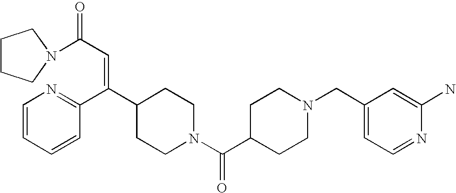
C1=CC=CC(C(C2CCN(C(C3CCN(CC4=CC=NC(N)=C4)CC3)=O)CC2)=CC(=O)N2CCCC2)=N1
